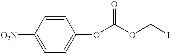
C1([O2N])=CC=C(OC(OCI)=O)C=C1
